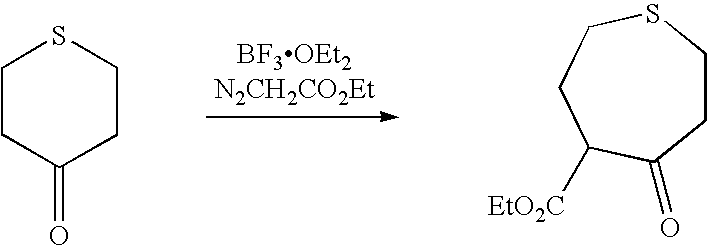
[BF3OEt2N2CH2CO2Et].C1(=O)CCSCC1.C1CC(=O)C([EtO2C])CCS1
